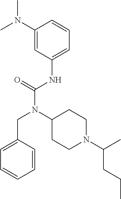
C1(N(C)C)=CC(NC(N(CC2=CC=CC=C2)C2CCN(C(C)CCC)CC2)=O)=CC=C1
